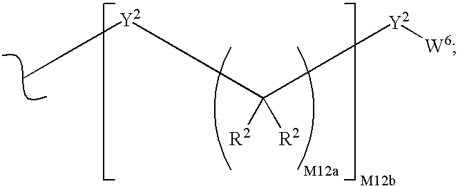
C([R2])([R2])([Y2][W6])[Y2]CC
